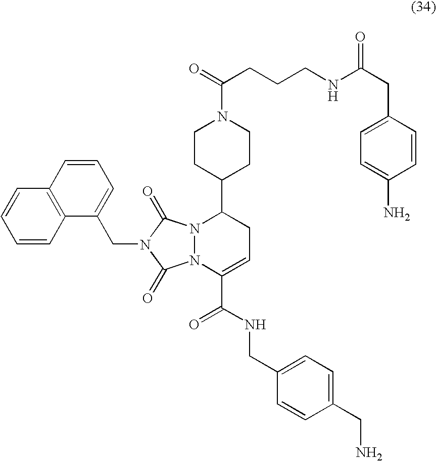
N12N(C(C(NCC3=CC=C(CN)C=C3)=O)=CCC1C1CCN(C(=O)CCCNC(CC3=CC=C(N)C=C3)=O)CC1)C(=O)N(CC1=CC=CC3=C1C=CC=C3)C2=O
